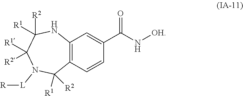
C12=C(C=CC(C(=O)N[OH])=C1)C([R1])([R2])N([L][R])C([R1])([R2])C([R2])([R1])N2
